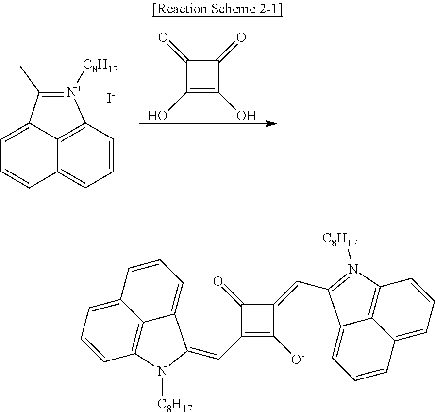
C12=C3C=CC=C1C=CC=C2C(C)=[N+]3[C8H17].[I-].C1(=O)C(O)=C(O)C1=O.C1=CC2=C3C(=C1)C=CC=C3C(=CC1=C([O-])C(=CC3=[N+]([C8H17])C4=C5C(=CC=C4)C=CC=C53)C1=O)N2[C8H17]
